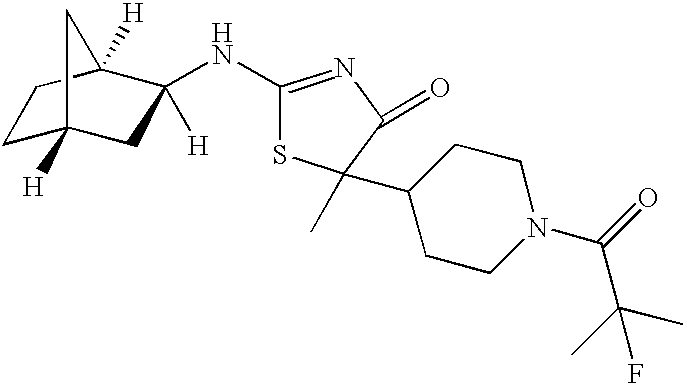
C1C2([H])CC([H])(NC3=NC(=O)C(C)(C4CCN(C(=O)C(C)(C)F)CC4)S3)C([H])(C1)C2
